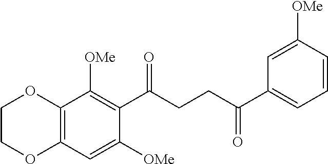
C12=C(C=C([OMe])C(C(CCC(C3=CC=CC([OMe])=C3)=O)=O)=C1[OMe])OCCO2
